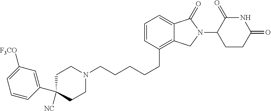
C(CCCCC1=C2C(=CC=C1)C(=O)N(C1C(=O)NC(=O)CC1)C2)N1CCC([NC])(C2=CC([F3CO])=CC=C2)CC1
